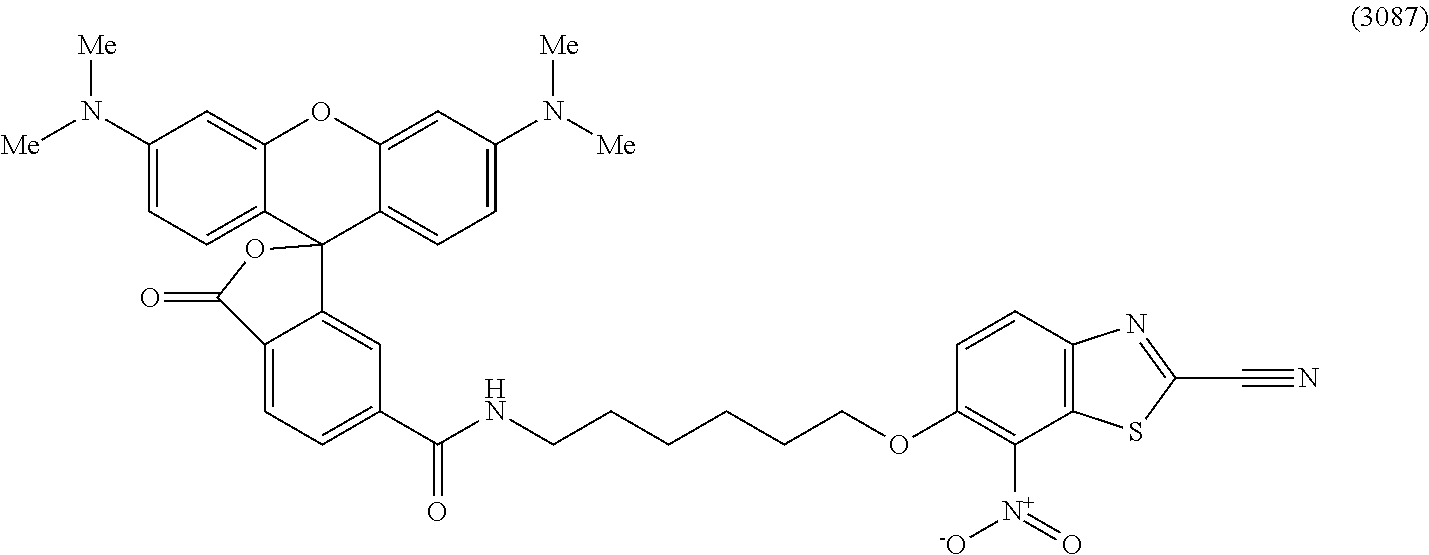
C1(N([Me])[Me])=CC=C2C(=C1)OC1=CC(N([Me])[Me])=CC=C1C21C2=CC(C(NCCCCCCOC3=C([N+]([-O])=O)C4=C(C=C3)N=C(C#N)S4)=O)=CC=C2C(=O)O1
